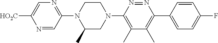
N1=CC(N2C(C)CN(C3=C(C)C(C)=C(C4=CC=C(F)C=C4)N=N3)CC2)=NC=C1[HO2C]
